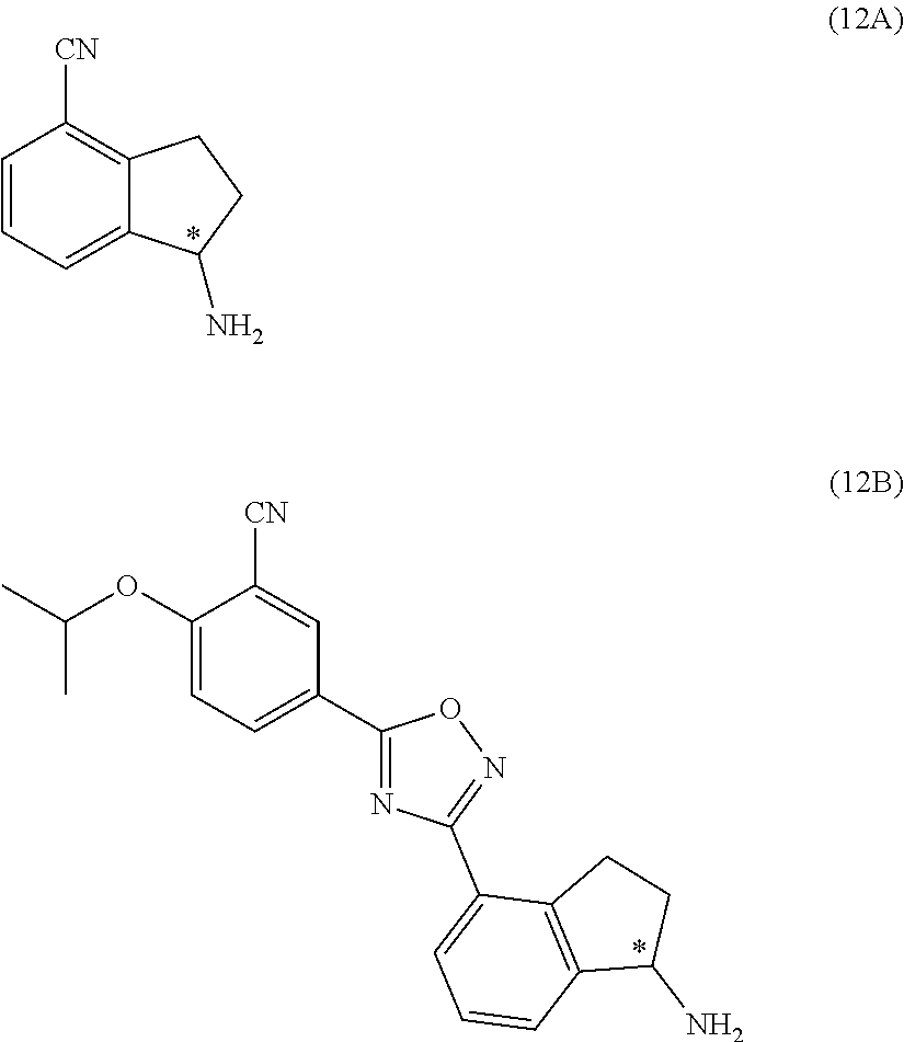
C1=CC=C2C(=C1[CN])CCC2N.CC(OC1=CC=C(C2=NC(C3=CC=CC4=C3CCC4N)=NO2)C=C1[CN])C
